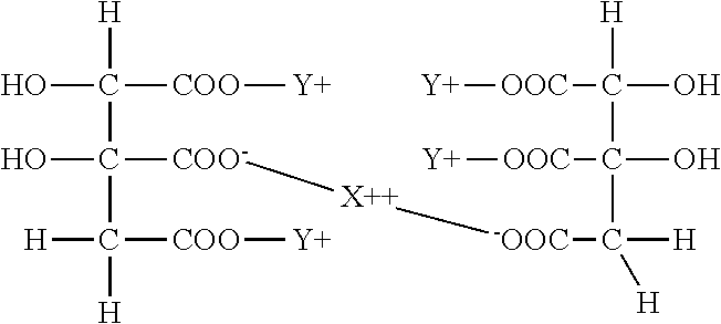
OC([COO][Y])([H])C(O)([COO-])C([H])([H])[COO][Y].[-OOC](C([H])(C(O)([OOC][Y])C([OOC][Y])(O)[H])[H])[X++]C
